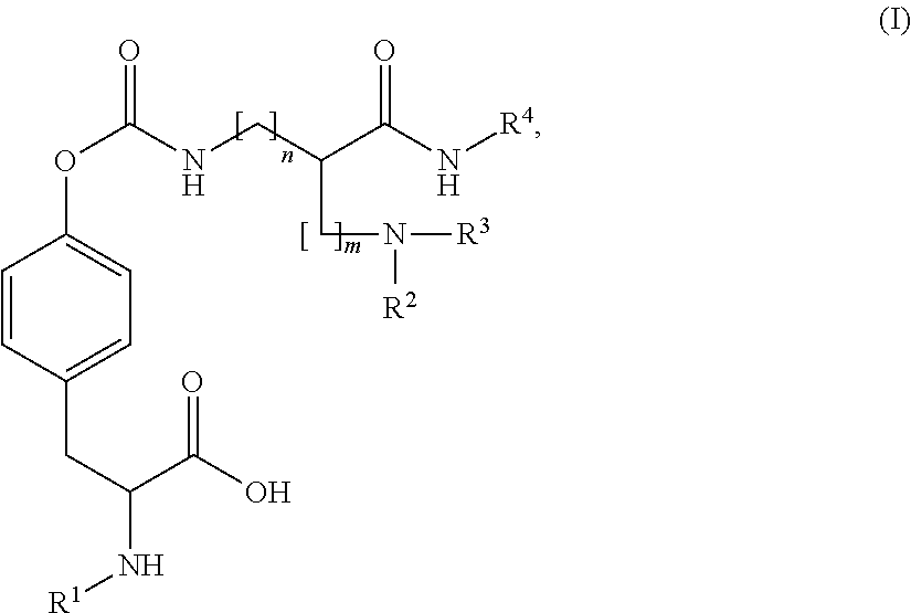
C1=CC(CC(N[R1])C(O)=O)=CC=C1OC(NCC(CN([R2])[R3])C(=O)N[R4])=O
